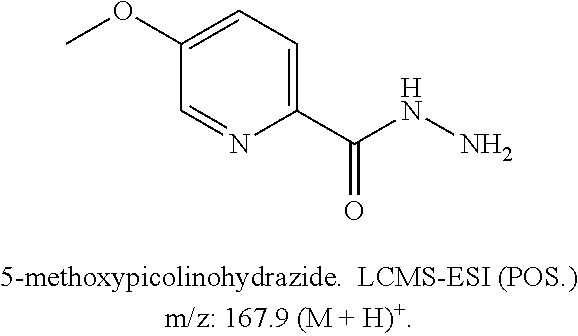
COC1=CC=C(C(=O)NN)N=C1
